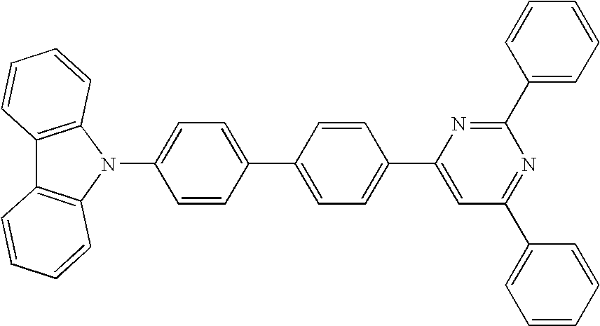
C12=C(N(C3=CC=C(C4=CC=C(C5=CC(C6=CC=CC=C6)=NC(C6=CC=CC=C6)=N5)C=C4)C=C3)C3=C1C=CC=C3)C=CC=C2
